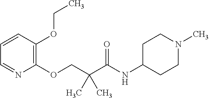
C1=CC(OCC)=C(OCC(C(NC2CCN(C)CC2)=O)(C)C)N=C1
